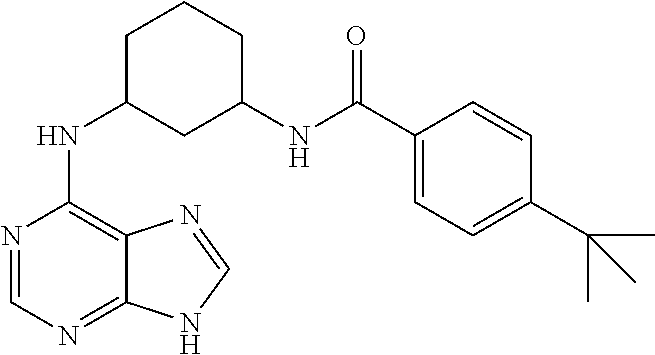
N1=CN=C2C(=C1NC1CC(NC(C3=CC=C(C(C)(C)C)C=C3)=O)CCC1)N=CN2
